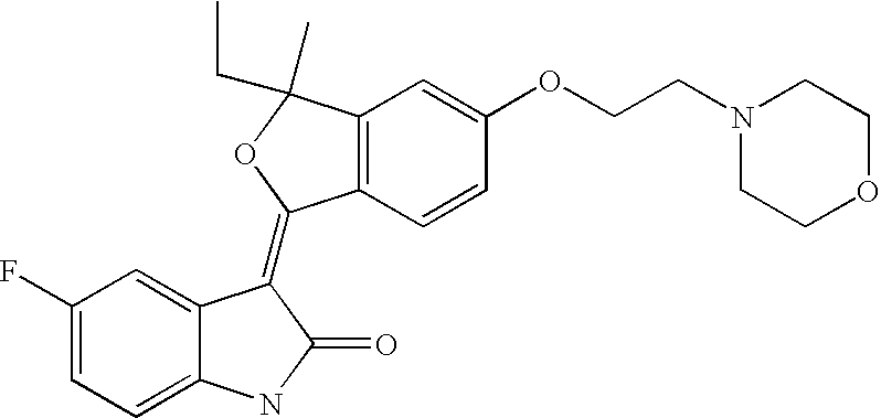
C12=C(C=CC(OCCN3CCOCC3)=C1)C(=C1C3=CC(F)=CC=C3NC1=O)OC2(CC)C
